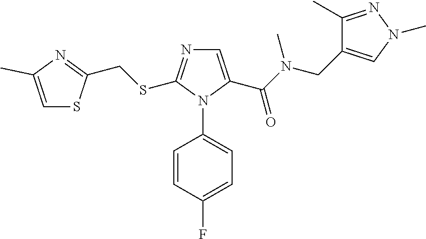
C(SC1=NC=C(C(N(CC2=CN(C)N=C2C)C)=O)N1C1=CC=C(F)C=C1)C1=NC(C)=CS1
